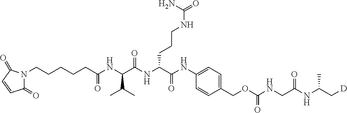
C1(=O)N(CCCCCC(NC(C(NC(C(NC2=CC=C(COC(NCC(NC(C[D])C)=O)=O)C=C2)=O)CCCNC(=O)N)=O)C(C)C)=O)C(=O)C=C1
